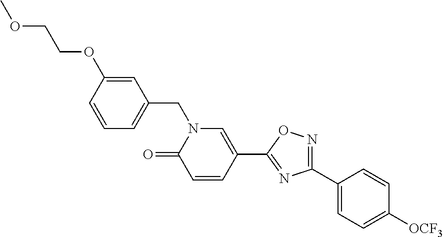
C1=CC=C(CN2C(=O)C=CC(C3=NC(C4=CC=C([OCF3])C=C4)=NO3)=C2)C=C1OCCOC
